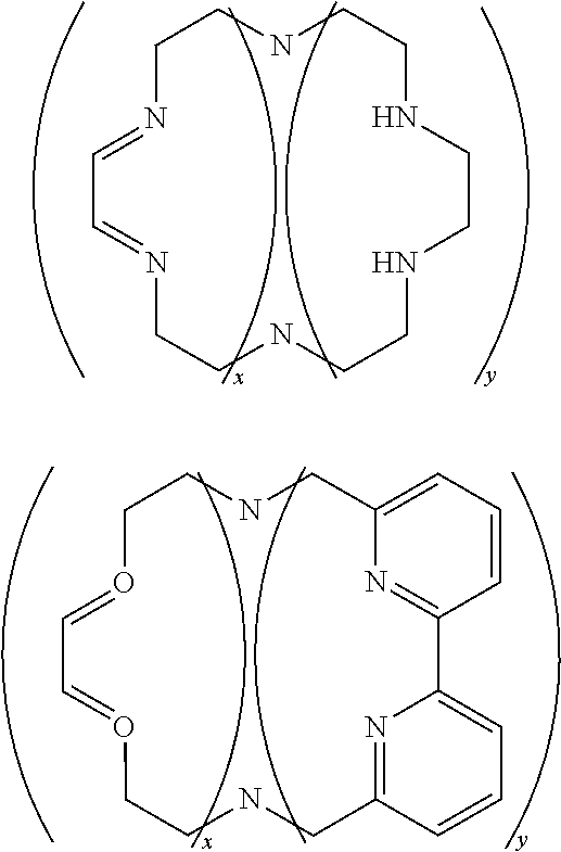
C1N=CC=NCCNCCNCCNCCNC1.C1O=CC=OCCNCC2=NC(=CC=C2)C2=NC(=CC=C2)CNC1
